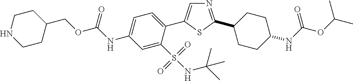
N1=C(C2CCC(NC(OC(C)C)=O)CC2)SC(C2=CC=C(NC(OCC3CCNCC3)=O)C=C2S(NC(C)(C)C)(=O)=O)=C1
